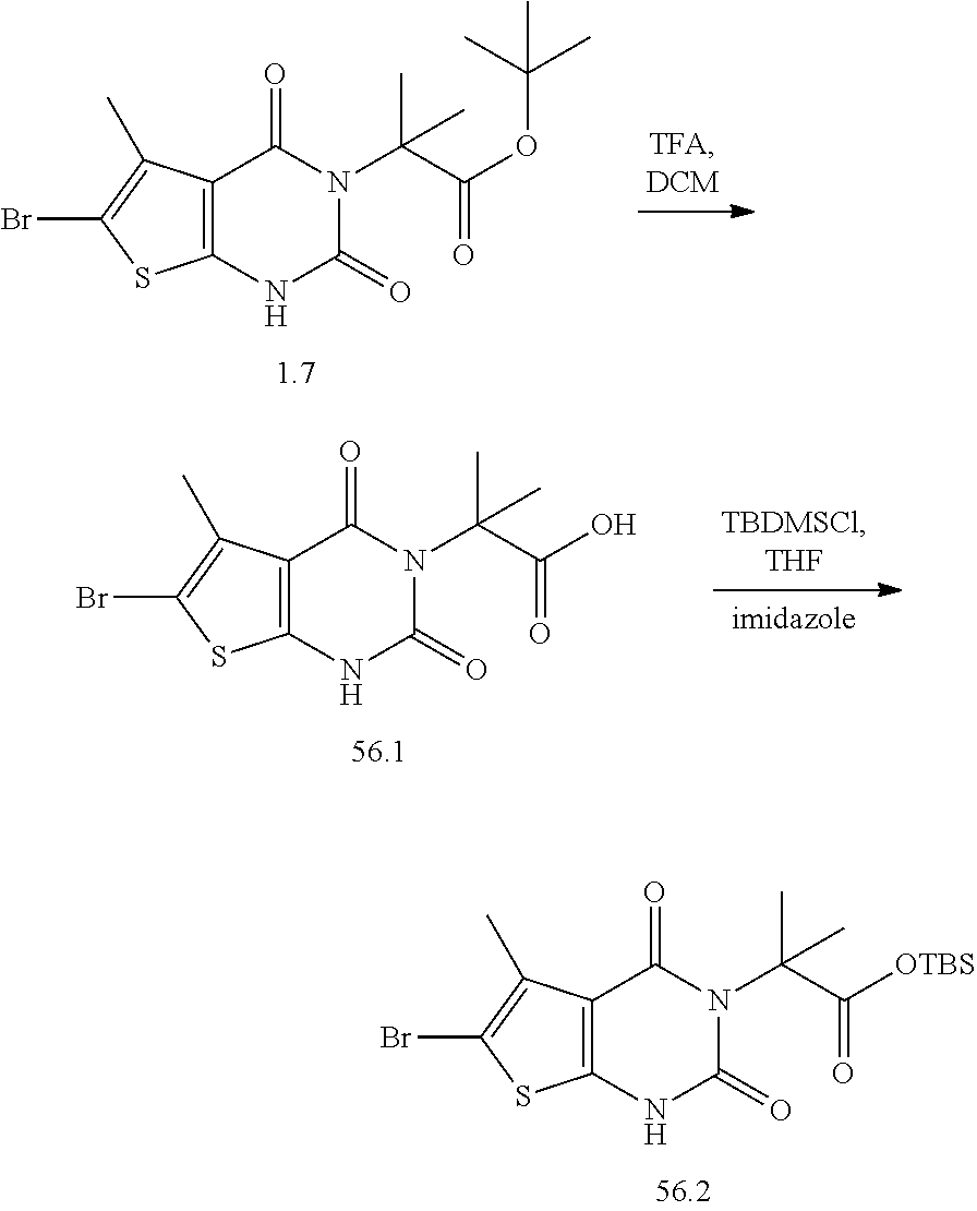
C12=C(NC(=O)N(C(C(OC(C)(C)C)=O)(C)C)C1=O)SC(Br)=C2C.C12=C(NC(=O)N(C(C(O)=O)(C)C)C1=O)SC(Br)=C2C.C12=C(NC(=O)N(C(C([OTBS])=O)(C)C)C1=O)SC(Br)=C2C
